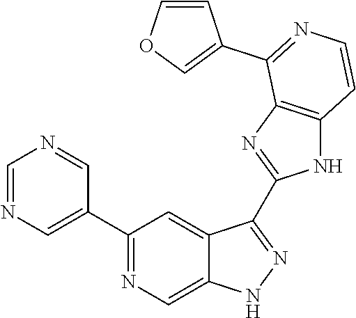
C1=NC=C(C2=NC=C3C(=C2)C(C2=NC4=C(N2)C=CN=C4C2=COC=C2)=NN3)C=N1
